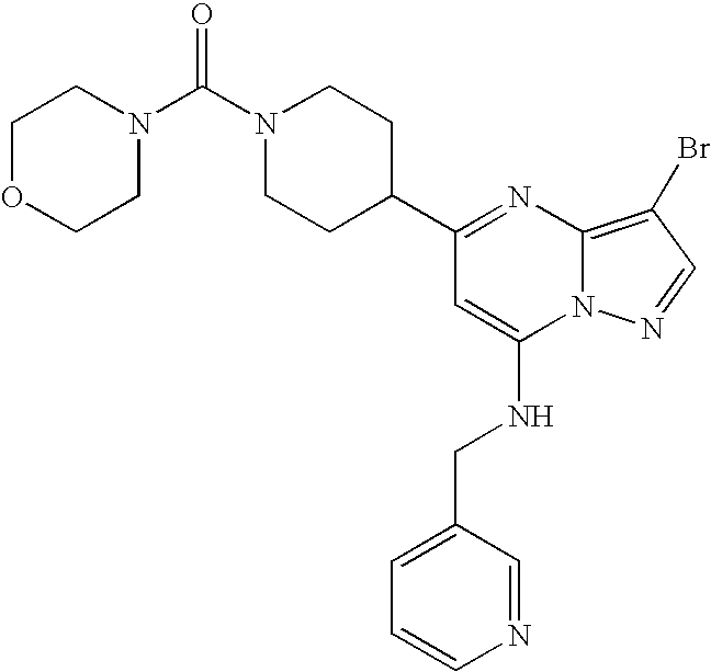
N1(C(N2CCOCC2)=O)CCC(C2=NC3=C(Br)C=NN3C(NCC3=CC=CN=C3)=C2)CC1
